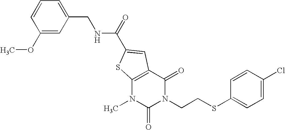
C1=CC(OC)=CC(CNC(=O)C2=CC3=C(N(C)C(=O)N(CCSC4=CC=C(Cl)C=C4)C3=O)S2)=C1
